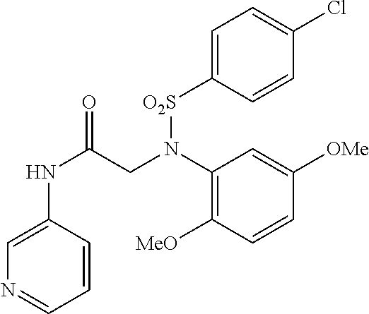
C1=C(NC(=O)CN(C2=C([MeO])C=CC([OMe])=C2)[O2S]C2=CC=C(Cl)C=C2)C=CC=N1
